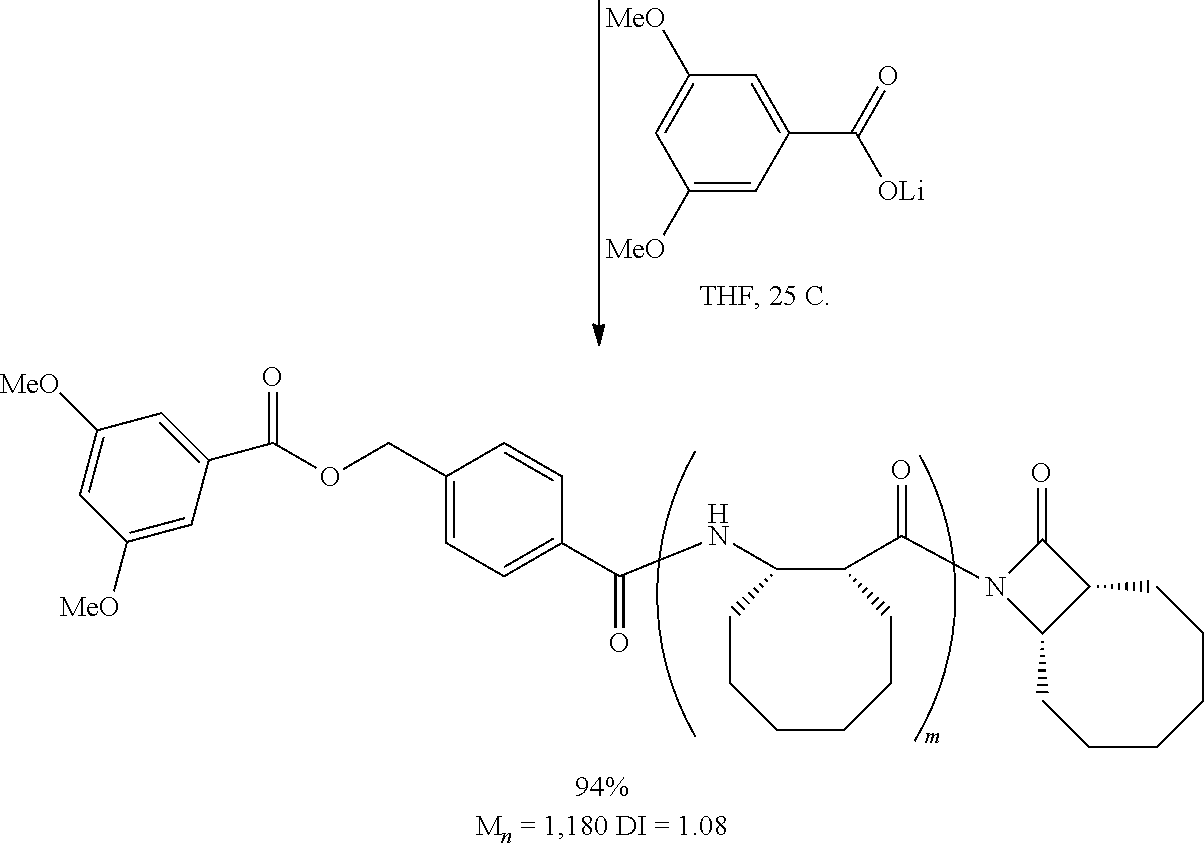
C1(COC(=O)C2=CC([MeO])=CC([MeO])=C2)=CC=C(C(NC2CCCCCCC2C(=O)N2C3C(C2=O)CCCCCC3)=O)C=C1.C1([MeO])=CC(C(=O)[OLi])=CC([MeO])=C1
